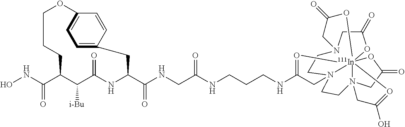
ONC(C1C([i-Bu])C(=O)NC(C(NCC(NCCCNC2=O[In]34567N(C2)(CCN(CC(=O)O3)CC(=O)O4)CCN5(CC(=O)O6)CC(O)=O7)=O)=O)CC2=CC=C(OCCC1)C=C2)=O
